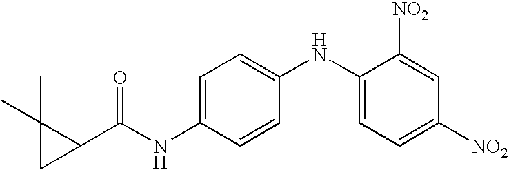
C1=C(NC(C2C(C)(C)C2)=O)C=CC(NC2=CC=C([NO2])C=C2[NO2])=C1
